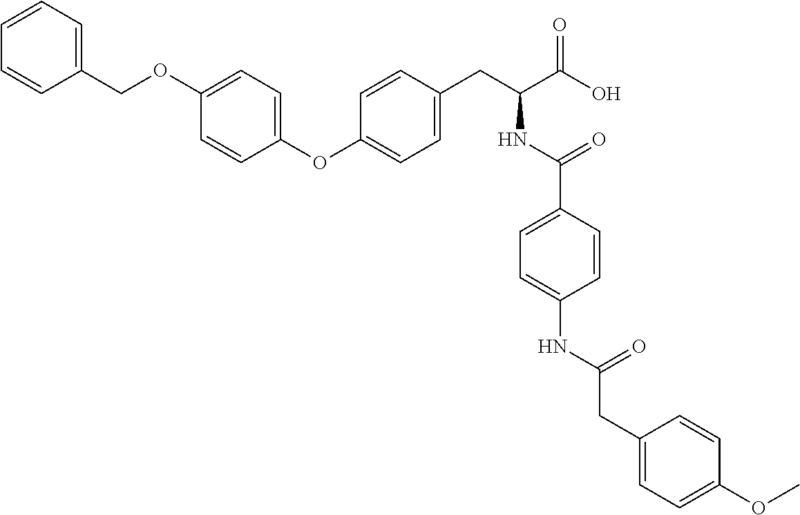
C1(OC2=CC=C(CC(C(O)=O)NC(C3=CC=C(NC(CC4=CC=C(OC)C=C4)=O)C=C3)=O)C=C2)=CC=C(OCC2=CC=CC=C2)C=C1
